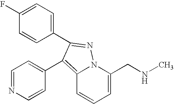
C1(F)=CC=C(C2=NN3C(=C2C2=CC=NC=C2)C=CC=C3CNC)C=C1
